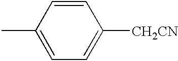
C1=C(C)C=CC([CH2CN])=C1
